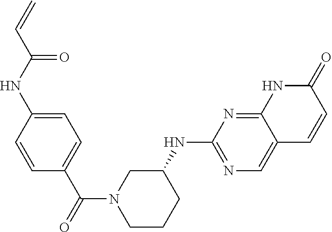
C1(NC2CCCN(C(C3=CC=C(NC(C=C)=O)C=C3)=O)C2)=NC=C2C(=N1)NC(=O)C=C2
